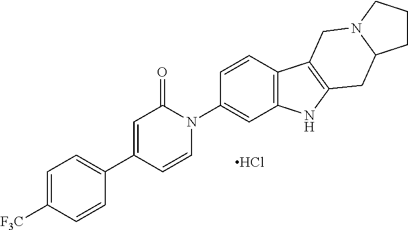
Cl.C1=CN(C2=CC3=C(C=C2)C2=C(N3)CC3N(C2)CCC3)C(=O)C=C1C1=CC=C([F3C])C=C1
